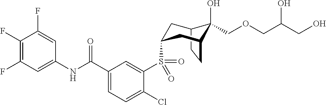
C12CCC(CC(S(C3=CC(C(NC4=CC(F)=C(F)C(F)=C4)=O)=CC=C3Cl)(=O)=O)C1)C2(O)COCC(CO)O
